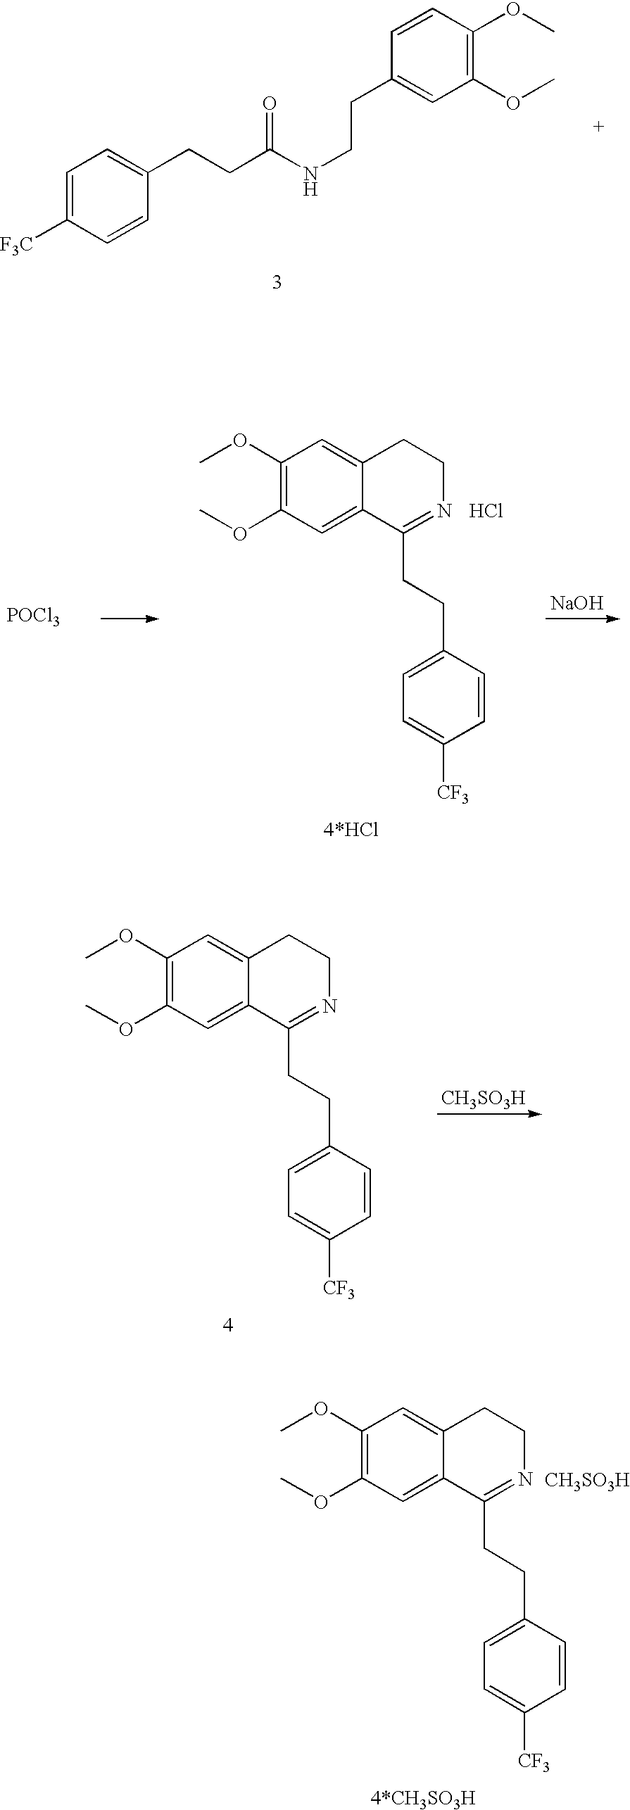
C1=C([F3C])C=CC(CCC(=O)NCCC2=CC(OC)=C(OC)C=C2)=C1.C1(OC)=C(OC)C=C2C(=C1)CCN=C2CCC1=CC=C([CF3])C=C1.Cl.[NaOH].[POCl3].[CH3SO3H].C1(OC)=C(OC)C=C2C(=C1)CCN=C2CCC1=CC=C([CF3])C=C1.C1(OC)=C(OC)C=C2C(=C1)CCN=C2CCC1=CC=C([CF3])C=C1.[CH3SO3H]
